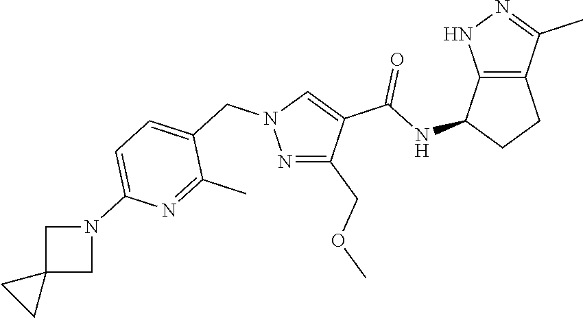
N1=C(COC)C(C(NC2CCC3=C2NN=C3C)=O)=CN1CC1=CC=C(N2CC3(C2)CC3)N=C1C
